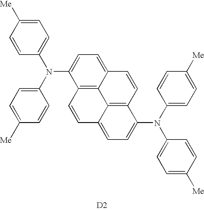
C1([Me])=CC=C(N(C2=CC=C([Me])C=C2)C2=CC=C3C4=C2C=CC2=CC=C(N(C5=CC=C([Me])C=C5)C5=CC=C([Me])C=C5)C(=C42)C=C3)C=C1.[D2]
